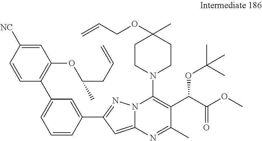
C1=CC(C2=NN3C(=C2)N=C(C)C(C(C(OC)=O)OC(C)(C)C)=C3N2CCC(C)(OCC=C)CC2)=CC(C2=C(OC(CC=C)C)C=C([NC])C=C2)=C1
